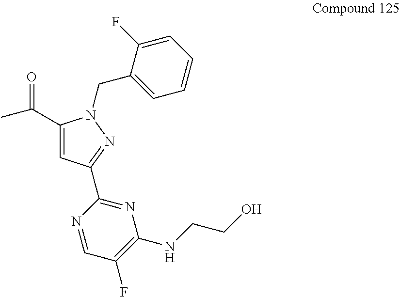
C(=O)(C)C1=CC(C2=NC(NCCO)=C(F)C=N2)=NN1CC1=CC=CC=C1F
